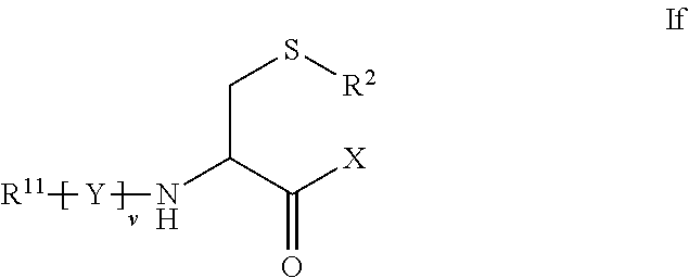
C(C(C([X])=O)N[Y][R11])S[R2]
